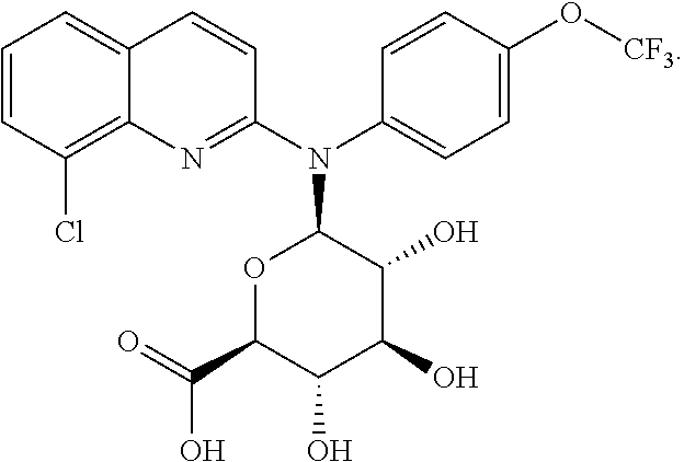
C1=CC(Cl)=C2C(=C1)C=CC(N(C1=CC=C(O[CF3])C=C1)C1OC(C(=O)O)C(O)C(O)C1O)=N2
